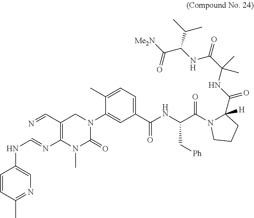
C1=CC(C)=NC=C1NC=NC1=C(C=N)CN(C2=CC(C(NC(C(=O)N3C([H])(C(NC(C(=O)NC(C(=O)[Me2N])C(C)C)(C)C)=O)CCC3)C[Ph])=O)=CC=C2C)C(=O)N1C
